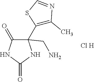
C1(C2=C(C)N=CS2)(CN)C(=O)NC(=O)N1.[Cl H]
